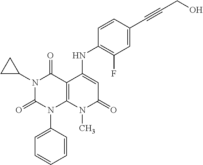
C1(NC2=CC(=O)N(C)C3=C2C(=O)N(C2CC2)C(=O)N3C2=CC=CC=C2)=C(F)C=C(C#CCO)C=C1
